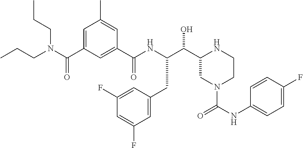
C(C1CN(C(NC2=CC=C(F)C=C2)=O)CCN1)(O)C(NC(C1=CC(C(N(CCC)CCC)=O)=CC(C)=C1)=O)CC1=CC(F)=CC(F)=C1
